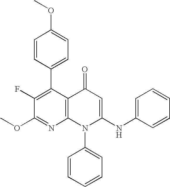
C1(OC)=NC2=C(C(C3=CC=C(OC)C=C3)=C1F)C(=O)C=C(NC1=CC=CC=C1)N2C1=CC=CC=C1
